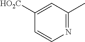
N1=C(C)C=C([HO2C])C=C1
